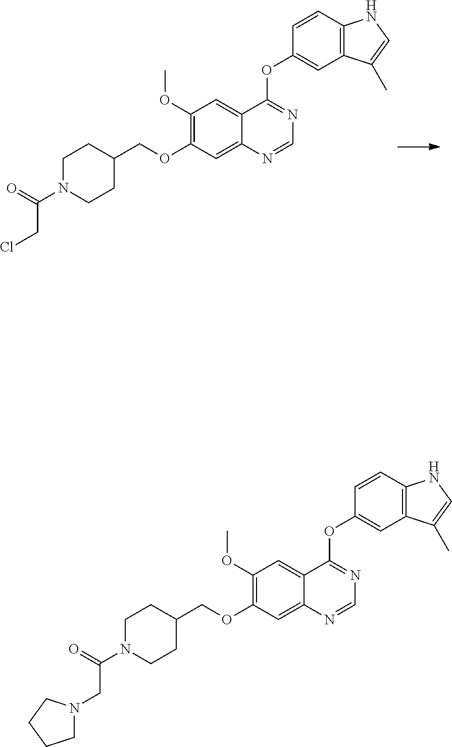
C(OC1=C(OC)C=C2C(=C1)N=CN=C2OC1=CC2=C(C=C1)NC=C2C)C1CCN(C(CCl)=O)CC1.C(OC1=C(OC)C=C2C(=C1)N=CN=C2OC1=CC2=C(C=C1)NC=C2C)C1CCN(C(CN2CCCC2)=O)CC1
